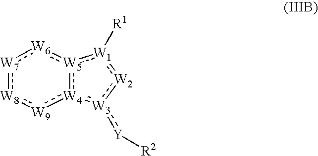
[W7]1:[W8]:[W9]:[W4]2:[W5](:[W6]:1):[W1]([R1]):[W2]:[W3]:2:[Y][R2]
